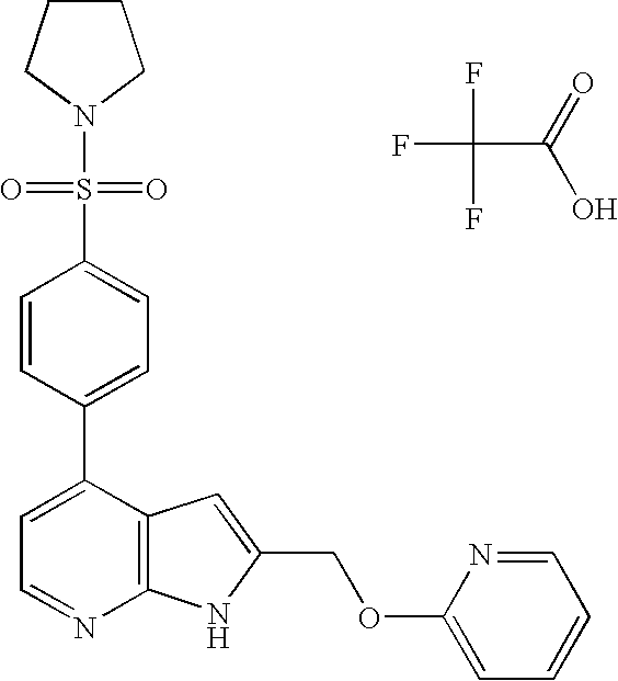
FC(F)(C(=O)O)F.C1(C2=CC=NC3=C2C=C(COC2=CC=CC=N2)N3)=CC=C(S(N2CCCC2)(=O)=O)C=C1
